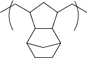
C12C(C(CC)CC1CC)C1CCC2C1
